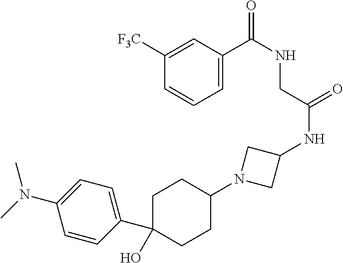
C1=C(C(NCC(NC2CN(C3CCC(C4=CC=C(N(C)C)C=C4)(O)CC3)C2)=O)=O)C=C([F3C])C=C1
